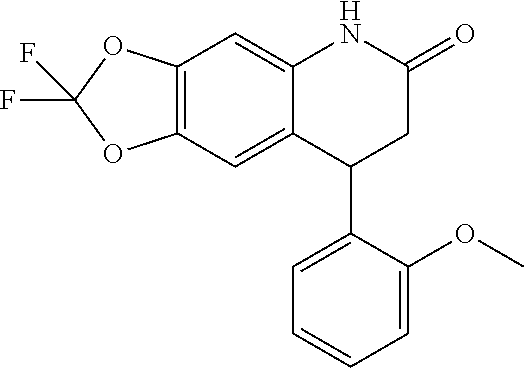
C12=C(C=C3C(=C1)C(C1=CC=CC=C1OC)CC(=O)N3)OC(F)(F)O2
